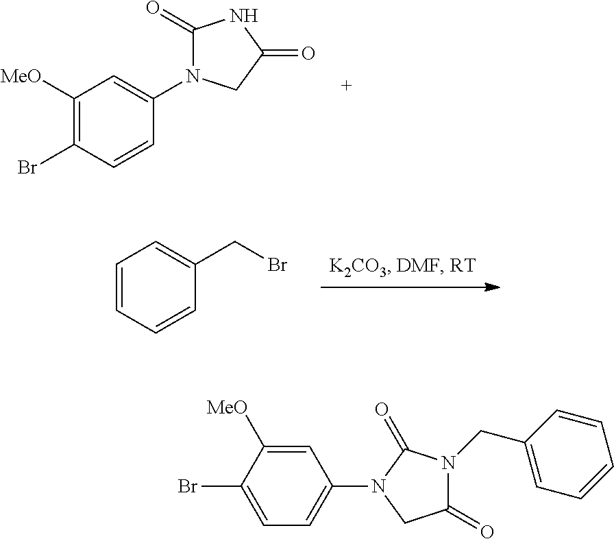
C1([MeO])=C(Br)C=CC(N2C(=O)NC(=O)C2)=C1.C1=CC=CC(CBr)=C1.C1([MeO])=CC(N2CC(=O)N(CC3=CC=CC=C3)C2=O)=CC=C1Br
